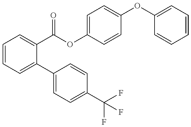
C1(C(OC2=CC=C(OC3=CC=CC=C3)C=C2)=O)=CC=CC=C1C1=CC=C(C(F)(F)F)C=C1
